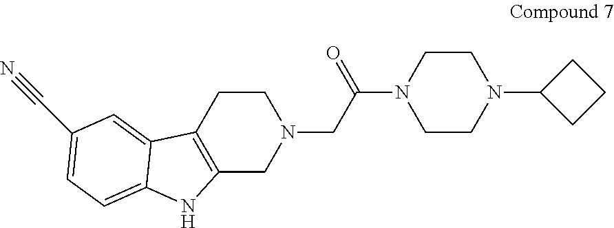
C12=C(CCN(CC(N3CCN(C4CCC4)CC3)=O)C1)C1=CC(C#N)=CC=C1N2
